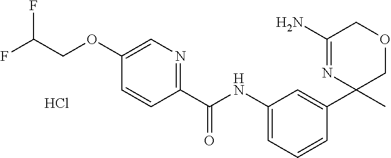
C1(C(=O)NC2=CC=CC(C3(C)COCC(N)=N3)=C2)=NC=C(OCC(F)F)C=C1.Cl
